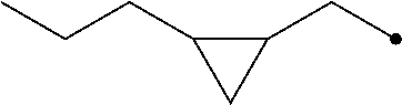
C1(CC)C(CCC)C1
